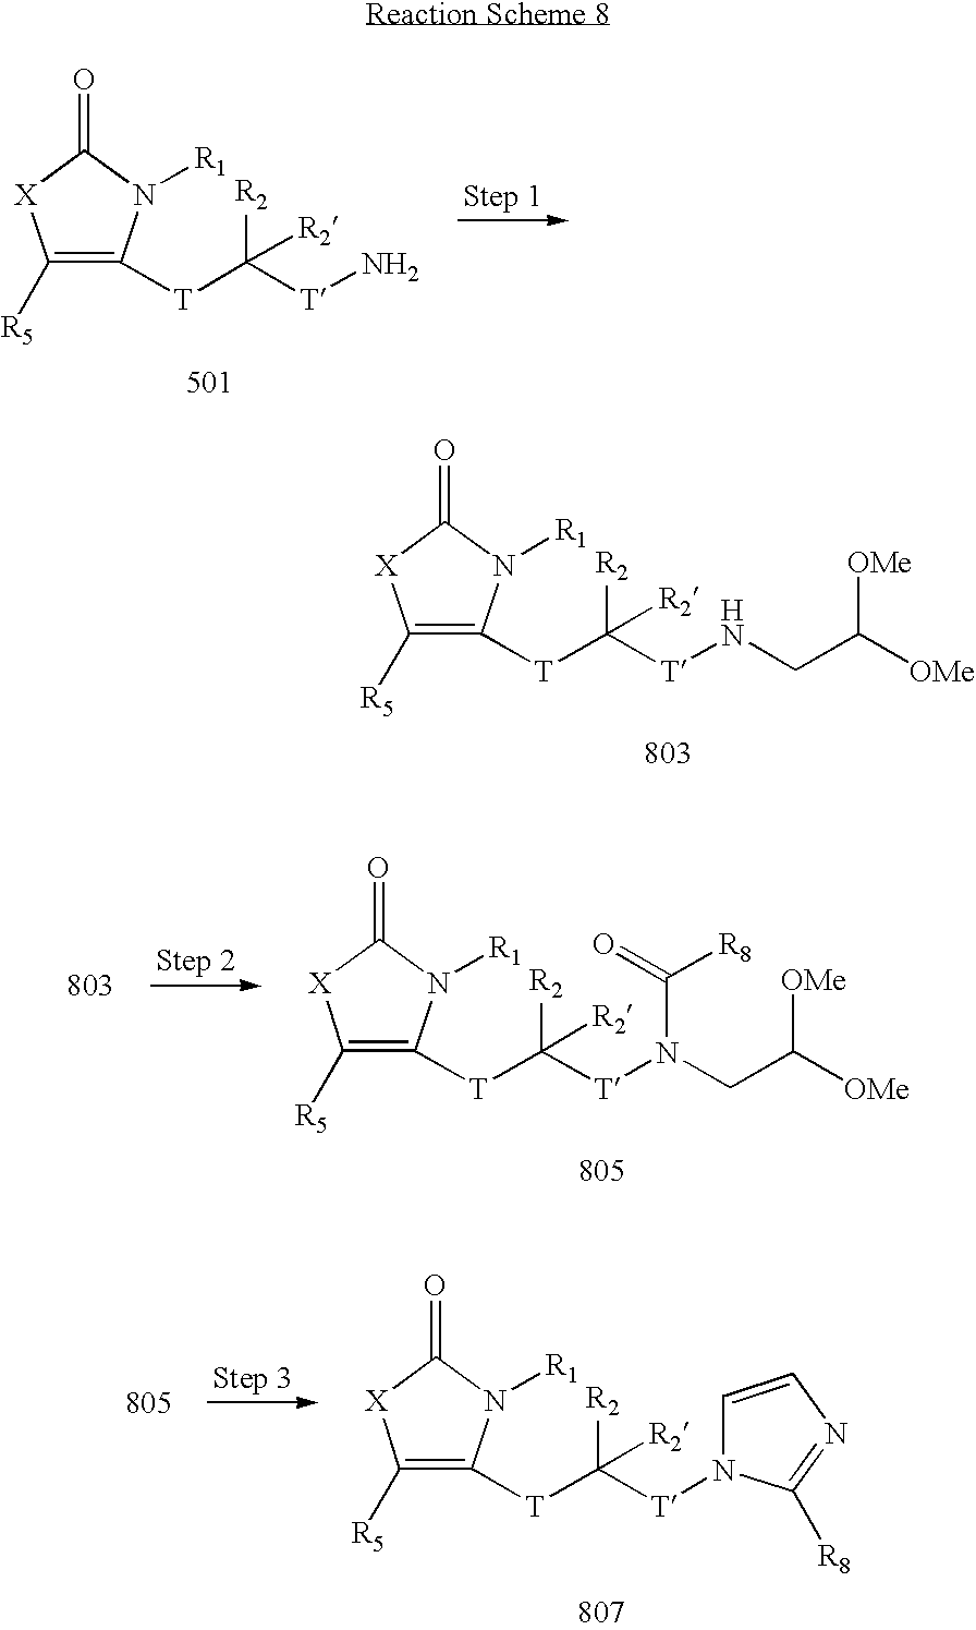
C1([R5])=C([T]C([T]N)([R2])[R2])N([R1])C(=O)[X]1.C1([R5])=C([T]C([T]N(CC([OMe])[OMe])C([R8])=O)([R2])[R2])N([R1])C(=O)[X]1.C1([R5])=C([T]C([T]NCC([OMe])[OMe])([R2])[R2])N([R1])C(=O)[X]1.C1([R5])=C([T]C([T]N2C=CN=C2[R8])([R2])[R2])N([R1])C(=O)[X]1
